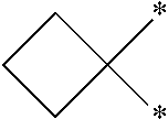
C1CCC1(*)*
